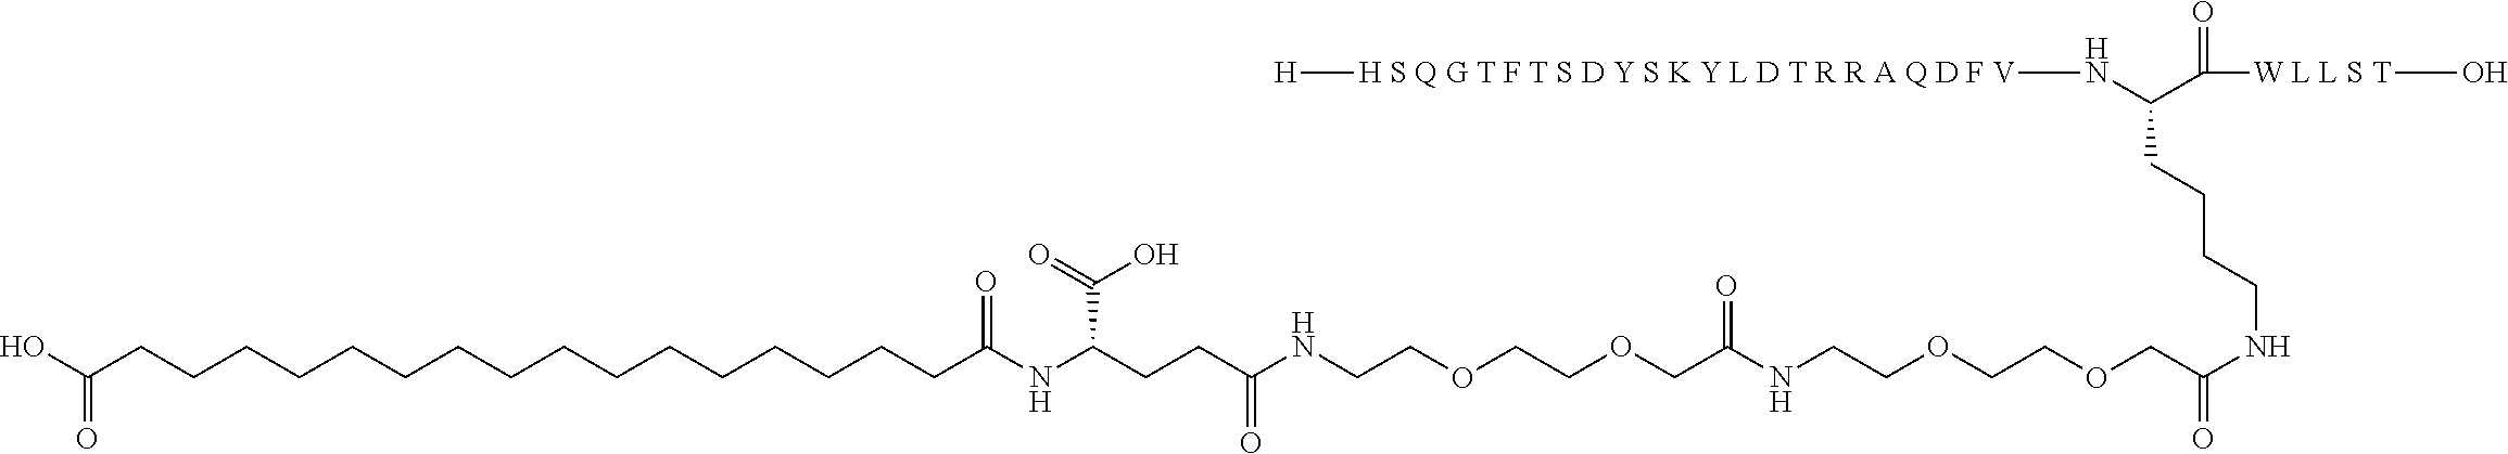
[H][H S Q G T F T S D Y S K Y L D T R R A Q D F V]NC(CCCCNC(=O)COCCOCCNC(COCCOCCNC(CCC(NC(CCCCCCCCCCCCCCCCC(O)=O)=O)C(O)=O)=O)=O)C(=O)[W L L S T]O
